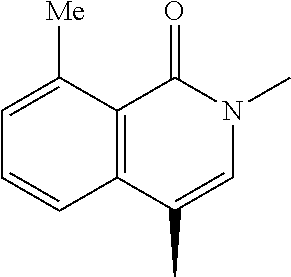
C12=C(C(C)=CN(C)C1=O)C=CC=C2[Me]
